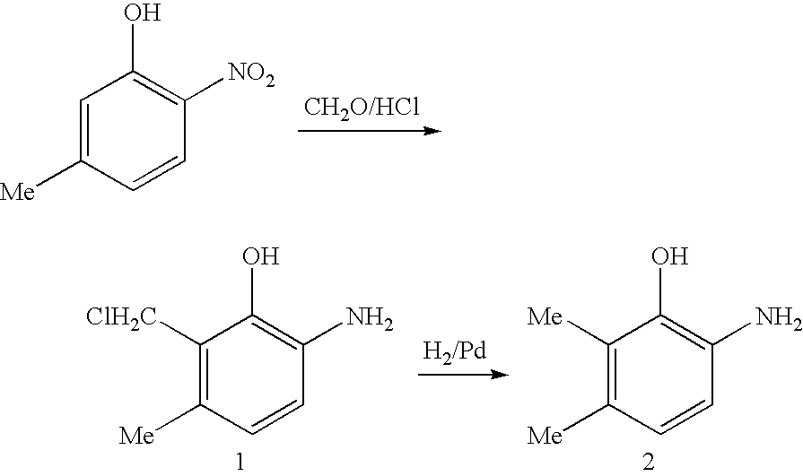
C1=C([Me])C=CC([NO2])=C1O.C1([ClH2C])=C([Me])C=CC(N)=C1O.C1([Me])=C([Me])C=CC(N)=C1O
